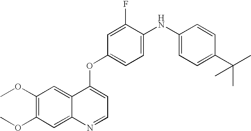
C1(F)=CC(OC2=CC=NC3=CC(OC)=C(OC)C=C23)=CC=C1NC1=CC=C(C(C)(C)C)C=C1
